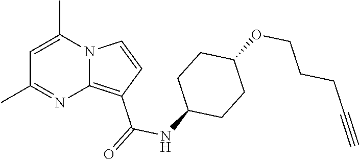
C1=C(C)N2C(=C(C(=O)NC3CCC(OCCCC#C)CC3)C=C2)N=C1C
